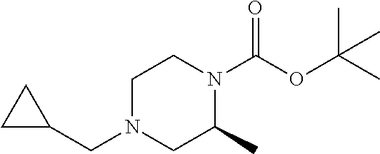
C1C(C)N(C(OC(C)(C)C)=O)CCN1CC1CC1
